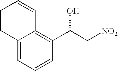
C12=CC=CC(C(C[NO2])O)=C1C=CC=C2
